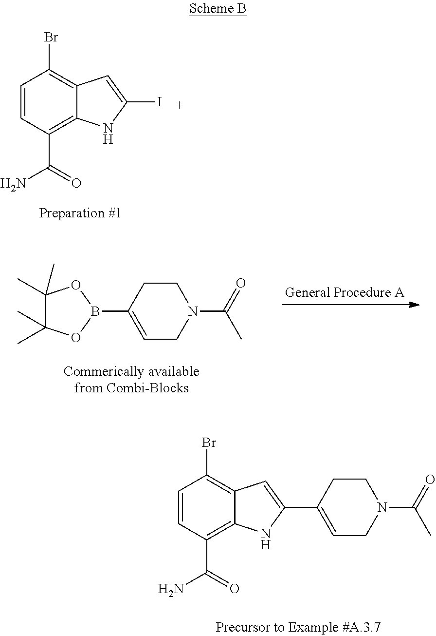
C1=CC(C(=O)N)=C2C(=C1Br)C=C(I)N2.C1(C)(C)C(C)(C)OB(C2=CCN(C(=O)C)CC2)O1.C1=CC(C(=O)N)=C2C(=C1Br)C=C(C1=CCN(C(=O)C)CC1)N2
